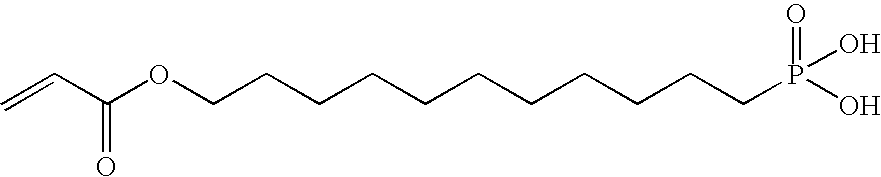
C=CC(OCCCCCCCCCCCP(O)(=O)O)=O
